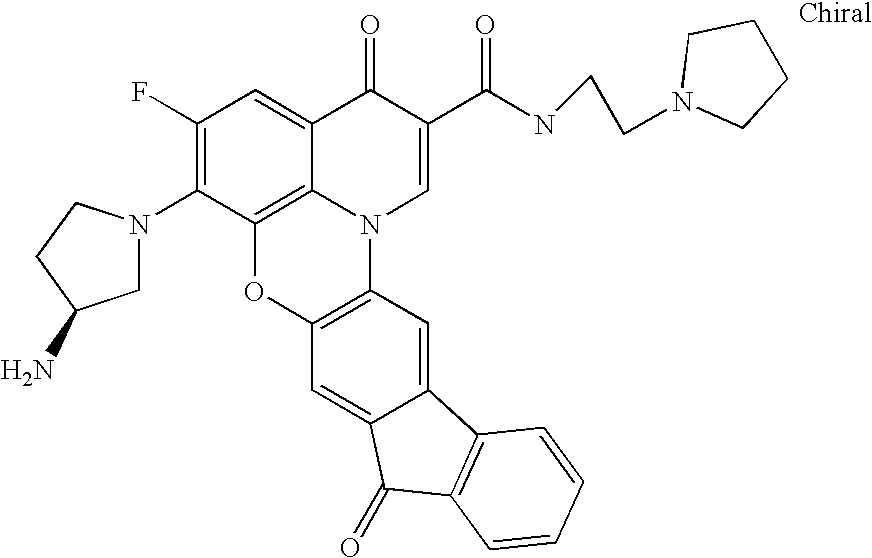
C1(F)=C(N2CC(N)CC2)C2=C3C(=C1)C(=O)C(C(NCCN1CCCC1)=O)=CN3C1=C(O2)C=C2C(=C1)C1=C(C2=O)C=CC=C1
